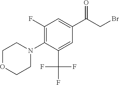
C1(F)=C(N2CCOCC2)C(C(F)(F)F)=CC(C(CBr)=O)=C1
